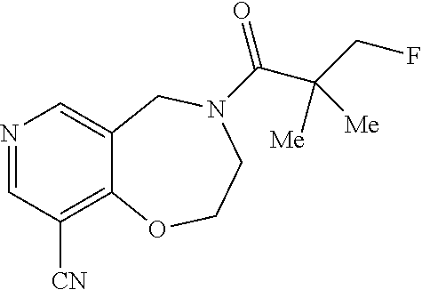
N1=CC([CN])=C2C(=C1)CN(C(=O)C(CF)([Me])[Me])CCO2
